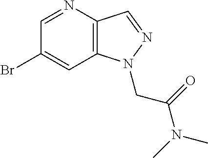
C1(Br)=CC2=C(C=NN2CC(=O)N(C)C)N=C1
